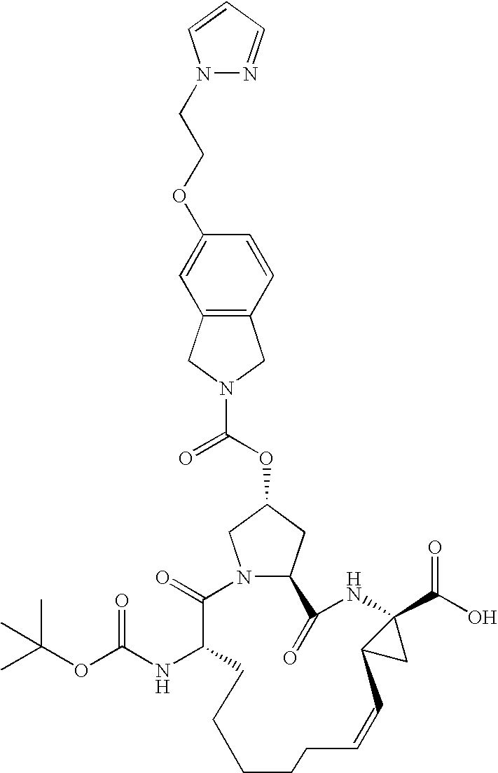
N12CC(OC(=O)N3CC4=C(C3)C=C(OCCN3N=CC=C3)C=C4)CC1C(=O)NC1(C(O)=O)C(C1)C=CCCCCCC(NC(OC(C)(C)C)=O)C2=O
